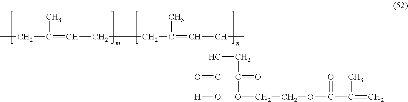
CCC(C)=CCCC(C)=CC(C(C(O[H])=O)CC(=O)OCCOC(=O)C(C)=C)C
